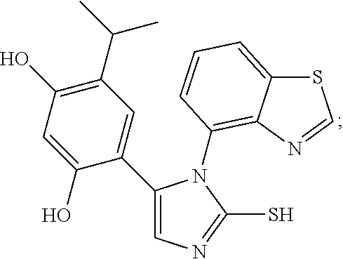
C1(C2=CN=C(S)N2C2=C3C(=CC=C2)SC=N3)=CC(C(C)C)=C(O)C=C1O
